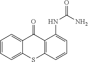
C1=CC=C2C(=C1)C(=O)C1=C(S2)C=CC=C1NC(=O)N
